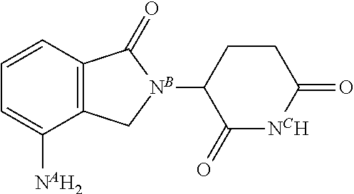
C1=CC2=C(C([NAH2])=C1)C[NB](C1C(=O)[NCH]C(=O)CC1)C2=O
